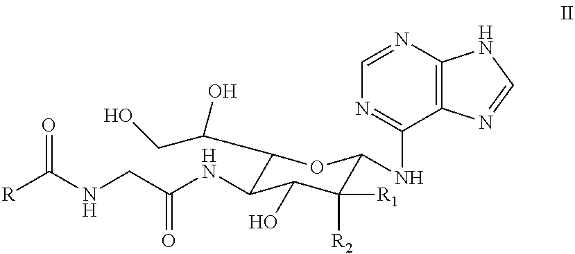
[R]C(NCC(NC1C(C(CO)O)OC(NC2=NC=NC3=C2N=CN3)C([R2])([R1])C1O)=O)=O
